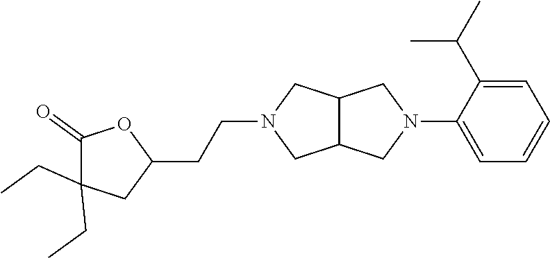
C1=C(C(C)C)C(N2CC3C(C2)CN(CCC2OC(=O)C(CC)(CC)C2)C3)=CC=C1
